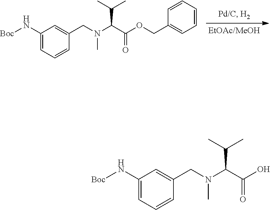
C1=C(N[Boc])C=C(CN(C(C(OCC2=CC=CC=C2)=O)C(C)C)C)C=C1.C1=C(N[Boc])C=C(CN(C(C(O)=O)C(C)C)C)C=C1
